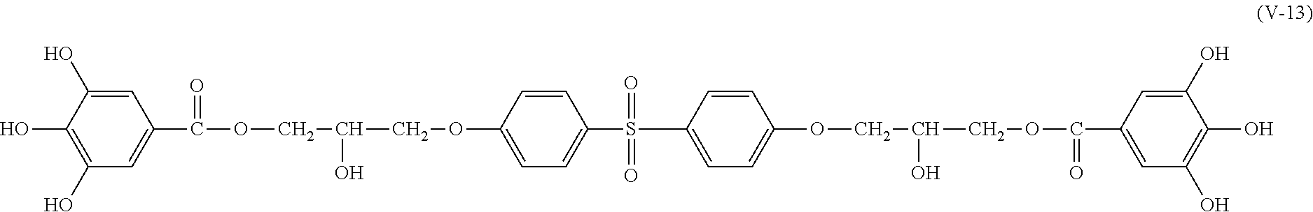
C1(O)=C(O)C=C(C(=O)OCC(COC2=CC=C(S(C3=CC=C(OCC(COC(=O)C4=CC(O)=C(O)C(O)=C4)O)C=C3)(=O)=O)C=C2)O)C=C1O
